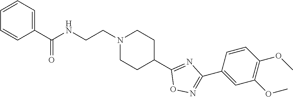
N1(CCNC(C2=CC=CC=C2)=O)CCC(C2=NC(C3=CC(OC)=C(OC)C=C3)=NO2)CC1
